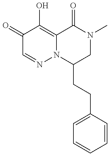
C1(CCC2=CC=CC=C2)CN(C)C(=O)C2=C(O)C(=O)C=NN12
